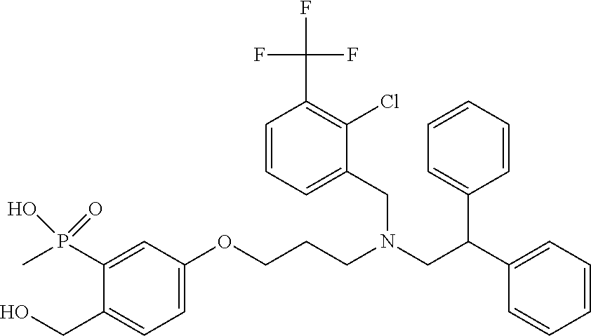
C1=C(OCCCN(CC(C2=CC=CC=C2)C2=CC=CC=C2)CC2=CC=CC(C(F)(F)F)=C2Cl)C=C(P(C)(O)=O)C(CO)=C1
